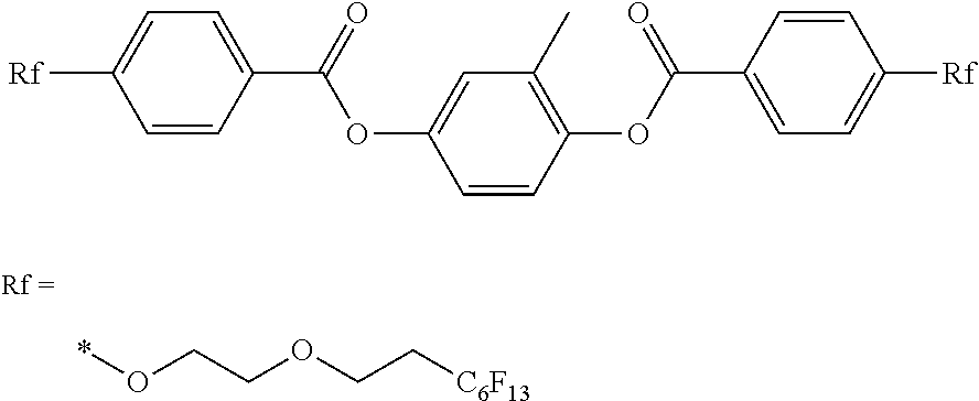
*OCCOCC[C6F13].[Rf]C1=CC=C(C(=O)OC2=CC(C)=C(OC(=O)C3=CC=C([Rf])C=C3)C=C2)C=C1
